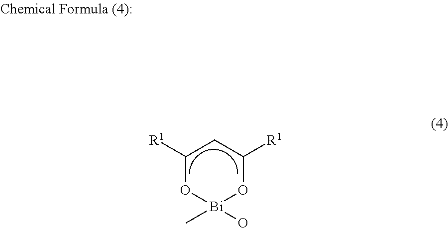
[R1]C1CC([R1])O[Bi](C)(O)O1
